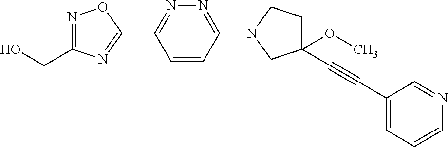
OCC1=NOC(C2=NN=C(N3CCC(OC)(C#CC4=CC=CN=C4)C3)C=C2)=N1
